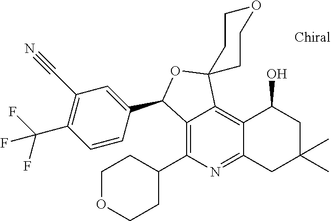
C1(C#N)=C(C(F)(F)F)C=CC(C2C3=C(C4CCOCC4)N=C4C(=C3C3(O2)CCOCC3)C(O)CC(C)(C)C4)=C1
